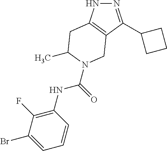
N1=C(C2CCC2)C2=C(N1)CC(C)N(C(NC1=C(F)C(Br)=CC=C1)=O)C2
